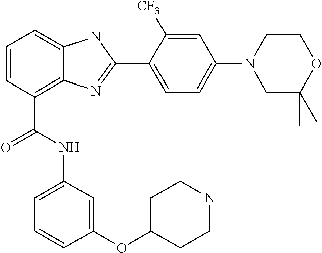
C1=CC(C(=O)NC2=CC=CC(OC3CCNCC3)=C2)=C2C(=C1)NC(C1=CC=C(N3CC(C)(C)OCC3)C=C1[CF3])=N2
